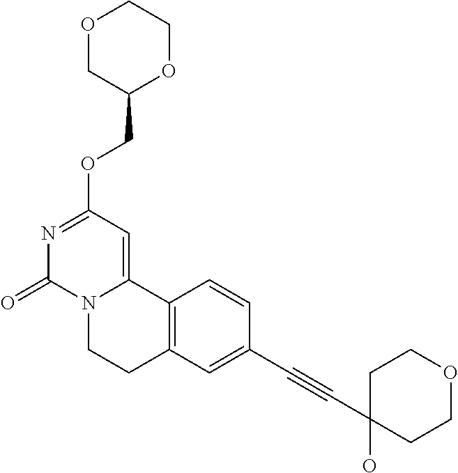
O1CC(COC2=NC(=O)N3C(=C2)C2=C(CC3)C=C(C#CC3(O)CCOCC3)C=C2)OCC1
